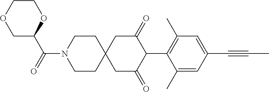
C1CN(C(=O)C2OCCOC2)CCC12CC(=O)C(C1=C(C)C=C(C#CC)C=C1C)C(=O)C2
